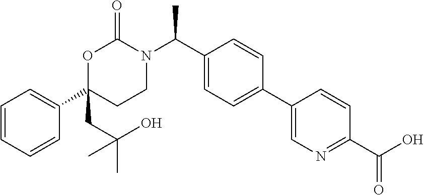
C1=CC=CC(C2(CC(C)(C)O)CCN(C(C3=CC=C(C4=CN=C(C(O)=O)C=C4)C=C3)C)C(=O)O2)=C1
